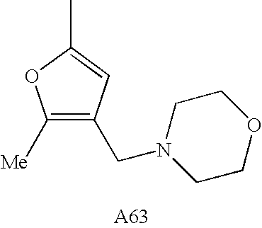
C1([Me])=C(CN2CCOCC2)C=C(C)O1
